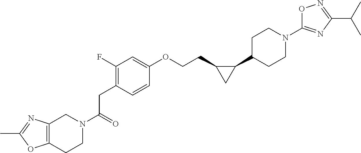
C(CC1=C(F)C=C(OCCC2C(C3CCN(C4=NC(C(C)C)=NO4)CC3)C2)C=C1)(=O)N1CCC2=C(C1)N=C(C)O2
